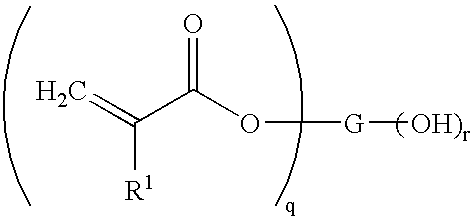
C(C(O[G][OH)r])=O)([R1])=C
